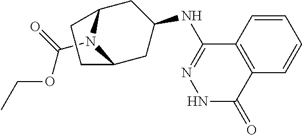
N1(C(=O)OCC)C2CC(NC3=NNC(=O)C4=C3C=CC=C4)CC1CC2
